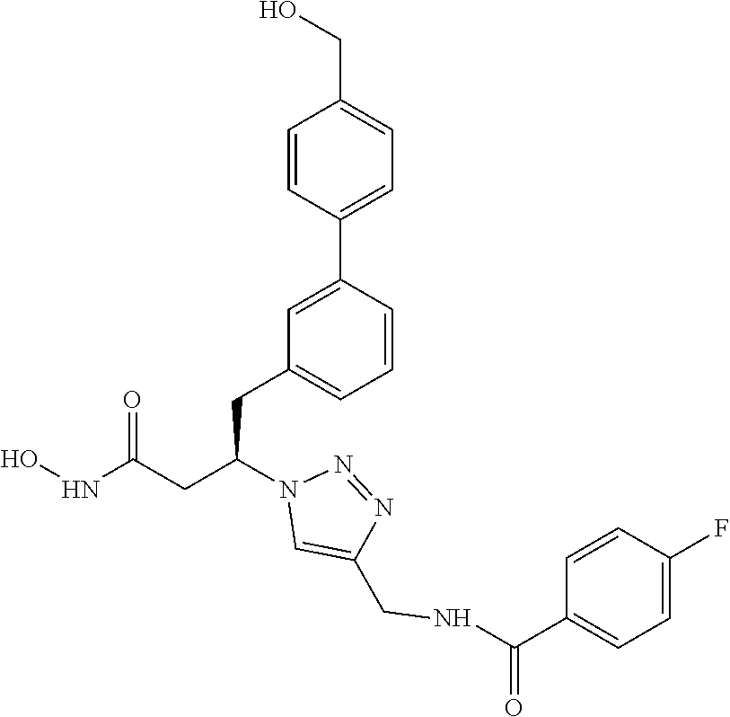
ONC(CC(N1C=C(CNC(C2=CC=C(F)C=C2)=O)N=N1)CC1=CC=CC(C2=CC=C(CO)C=C2)=C1)=O
